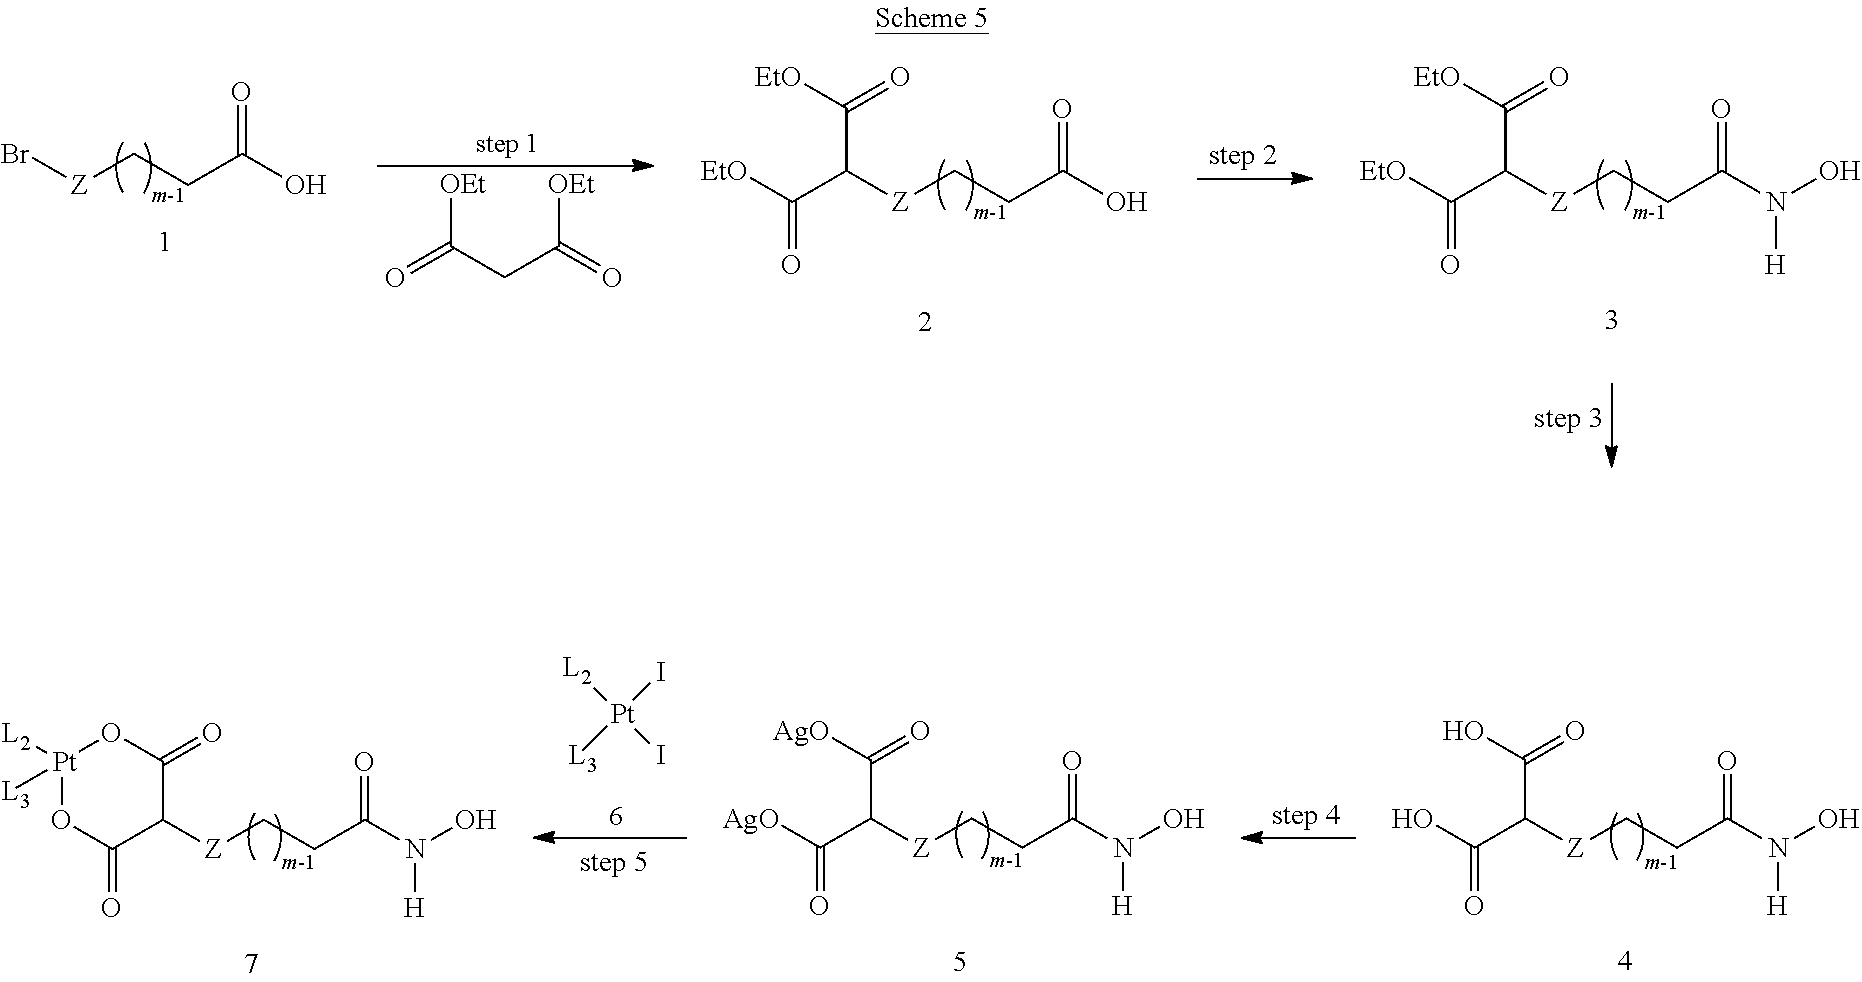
Br[Z]CCC(O)=O.[OEt]C(CC(=O)[OEt])=O.[EtO]C(C(C([EtO])=O)[Z]CCC(O)=O)=O.[EtO]C(C(C([EtO])=O)[Z]CCC(N(O)[H])=O)=O.OC(C(C(O)=O)[Z]CCC(N(O)[H])=O)=O.[AgO]C(C(C([AgO])=O)[Z]CCC(N(O)[H])=O)=O.O1C(=O)C([Z]CCC(N(O)[H])=O)C(=O)O[Pt]1([L2])[L3].[L3][Pt](I)(I)[L2]
